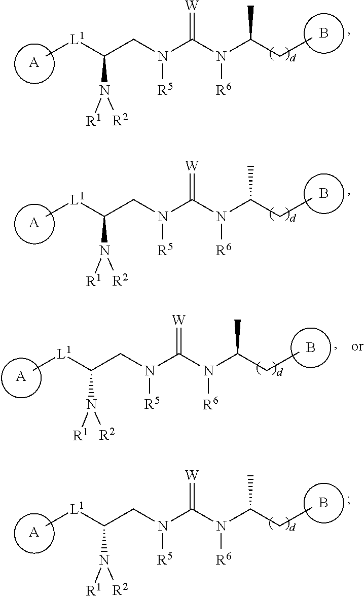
N(C([L1]C)CN(C(N(C(C)CC)[R6])=[W])[R5])([R1])[R2].[A].B.N(C([L1]C)CN(C(N(C(C)CC)[R6])=[W])[R5])([R1])[R2].[A].B.N(C([L1]C)CN(C(N(C(C)CC)[R6])=[W])[R5])([R1])[R2].[A].B.N(C([L1]C)CN(C(N(C(C)CC)[R6])=[W])[R5])([R1])[R2].[A].B
